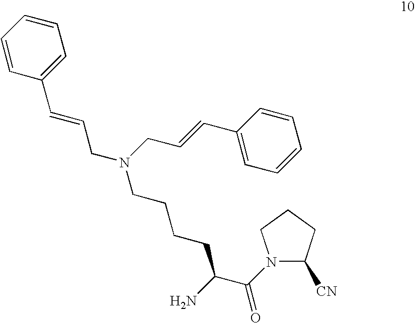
N1(C(C(N)CCCCN(CC=CC2=CC=CC=C2)CC=CC2=CC=CC=C2)=O)C([CN])CCC1
